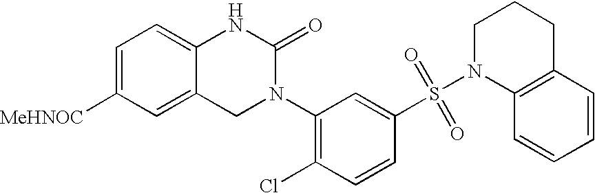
C12=CC([MeHNOC])=CC=C1NC(=O)N(C1=C(Cl)C=CC(S(N3C4=C(CCC3)C=CC=C4)(=O)=O)=C1)C2
